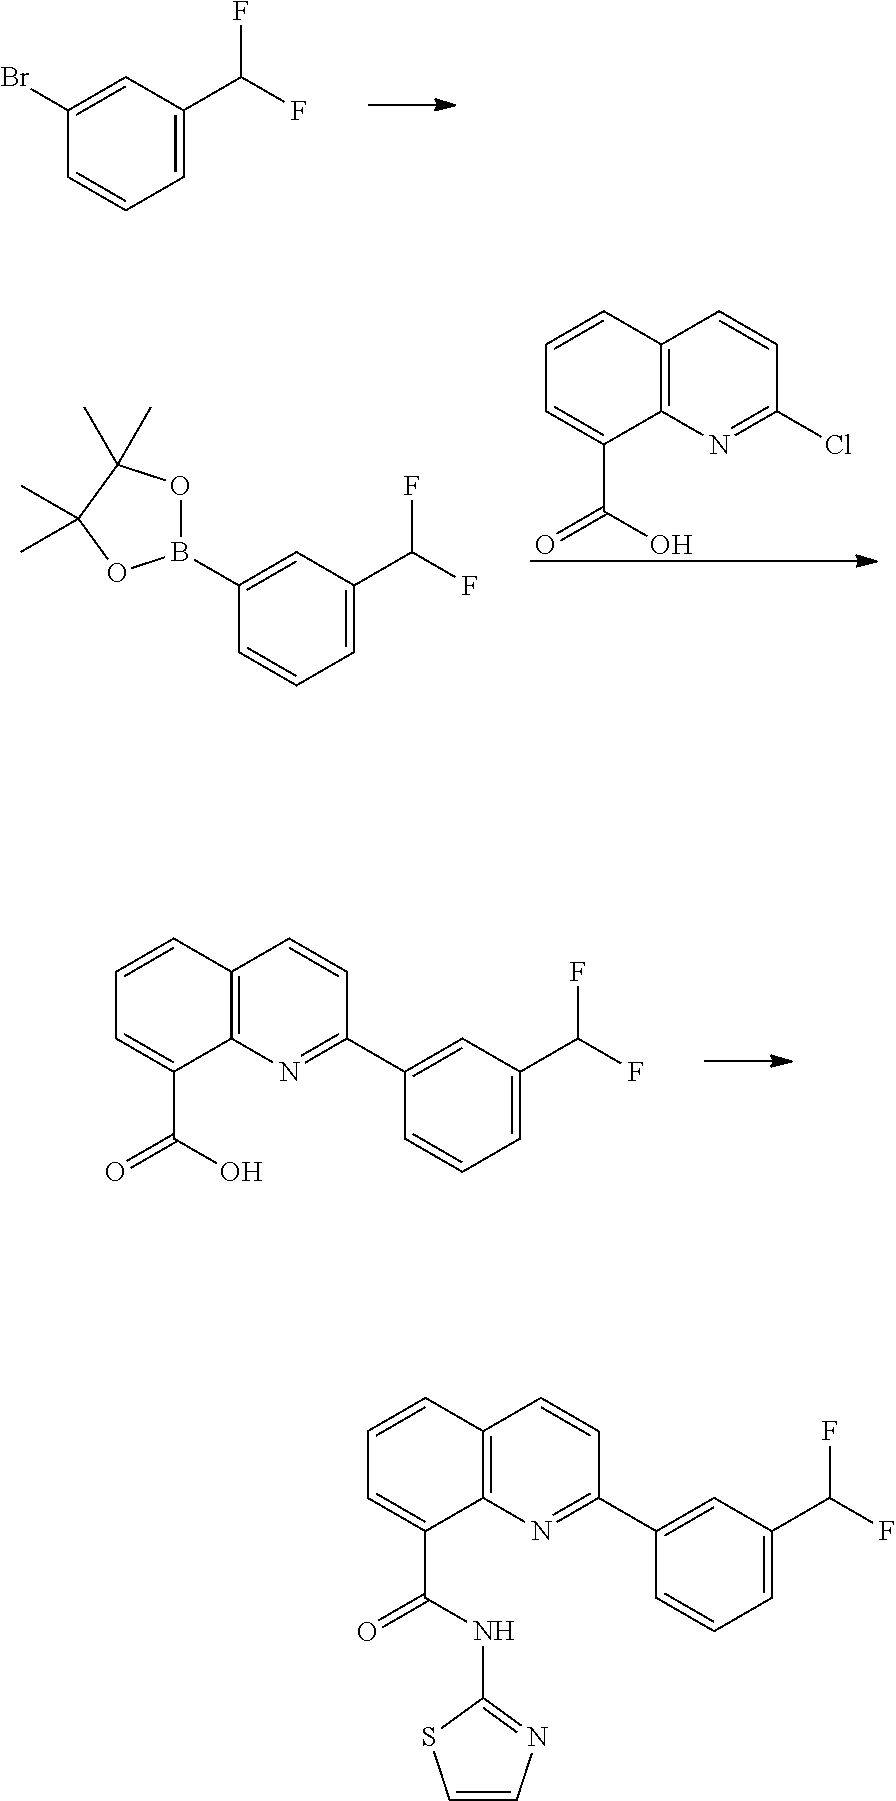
C12=C(N=C(C3=CC(C(F)F)=CC=C3)C=C1)C(C(NC1=NC=CS1)=O)=CC=C2.C12=C(N=C(C3=CC(C(F)F)=CC=C3)C=C1)C(C(O)=O)=CC=C2.C1=C(C(F)F)C=C(Br)C=C1.C12=C(N=C(Cl)C=C1)C(C(O)=O)=CC=C2.C1=C(C(F)F)C=C(B2OC(C)(C)C(C)(C)O2)C=C1
